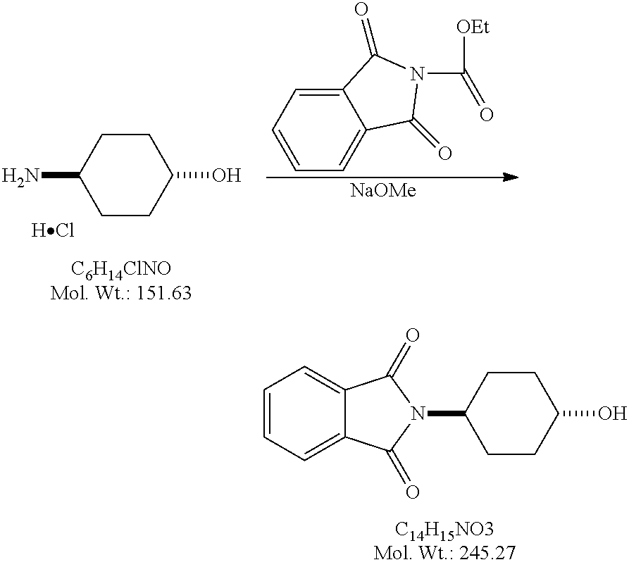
C1=CC=C2C(=C1)C(=O)N(C1CCC(O)CC1)C2=O.C1(O)CCC(N)CC1.[HCl].C12=CC=CC=C1C(=O)N(C([OEt])=O)C2=O.[NaOMe]
